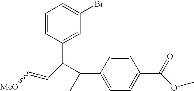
C1=CC(C(C(C2=CC=C(C(=O)OC)C=C2)C)C=C[MeO])=CC(Br)=C1
